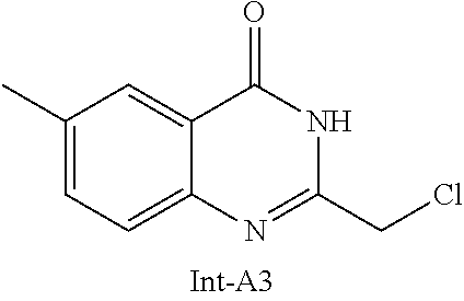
C1(C)=CC=C2C(=C1)C(=O)NC(CCl)=N2
